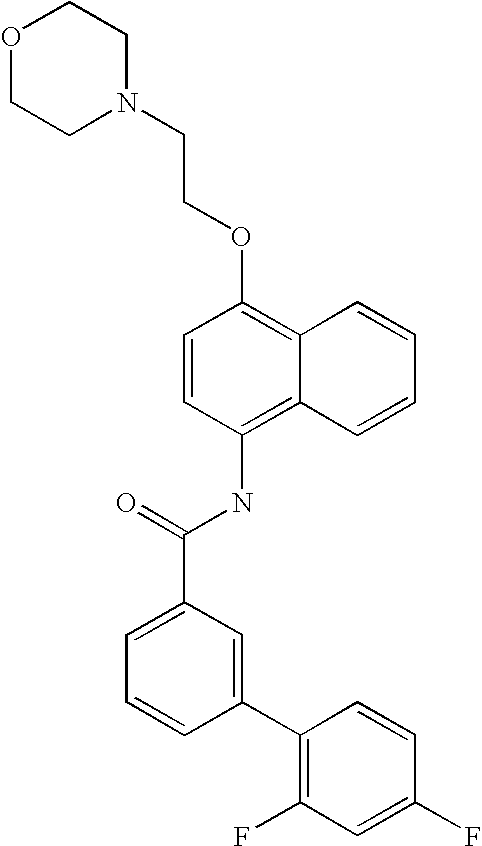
O1CCN(CCOC2=C3C(=C(NC(C4=CC=CC(C5=C(F)C=C(F)C=C5)=C4)=O)C=C2)C=CC=C3)CC1
